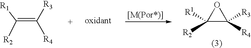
C(=C([R3])[R4])([R1])[R2].C1([R1])([R2])C([R3])([R4])O1
